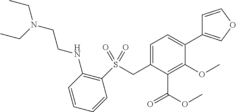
C1=C(CS(C2=C(NCCN(CC)CC)C=CC=C2)(=O)=O)C(C(OC)=O)=C(OC)C(C2=COC=C2)=C1
